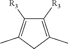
C1C(C)=C([R3])C([R3])=C1C
